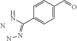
N.C1=C(C=O)C=CC(C(=NN)N)=C1
